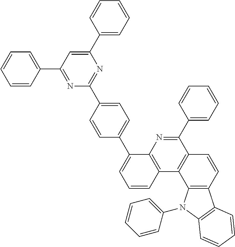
C1=CC=C(C2=NC(C3=CC=C(C4=CC=CC5=C4N=C(C4=CC=CC=C4)C4=C5C5=C(C=C4)C4=C(N5C5=CC=CC=C5)C=CC=C4)C=C3)=NC(C3=CC=CC=C3)=C2)C=C1
